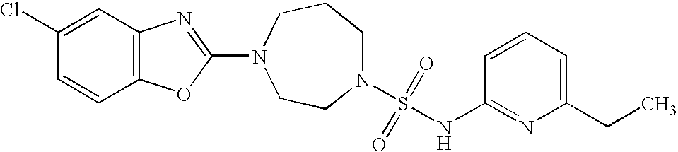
N1(S(=O)(=O)NC2=NC(CC)=CC=C2)CCCN(C2=NC3=C(O2)C=CC(Cl)=C3)CC1
